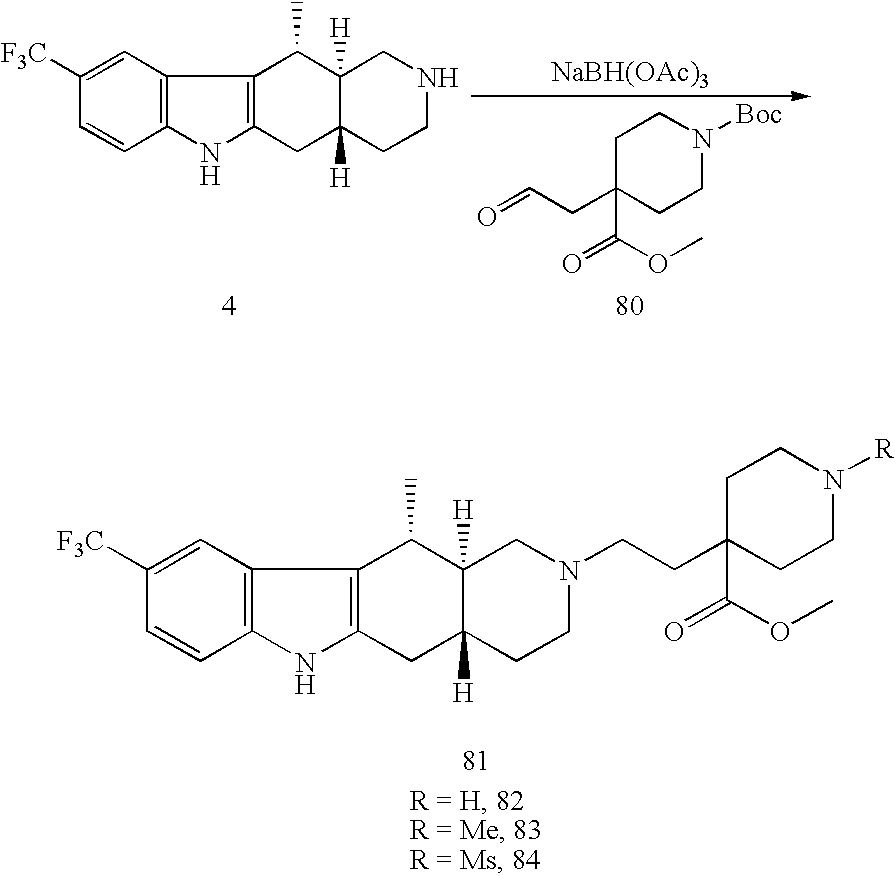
C1([F3C])=CC2=C(C=C1)NC1=C2C(C)C2([H])C([H])(C1)CCNC2.[NaBH(OAc)3].O=CCC1(C(OC)=O)CCN([Boc])CC1.C1([F3C])=CC2=C(C=C1)NC1=C2C(C)C2([H])C([H])(C1)CCN(CCC1(C(OC)=O)CCN([R])CC1)C2
